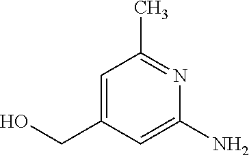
C1=C(CO)C=C(N)N=C1C
